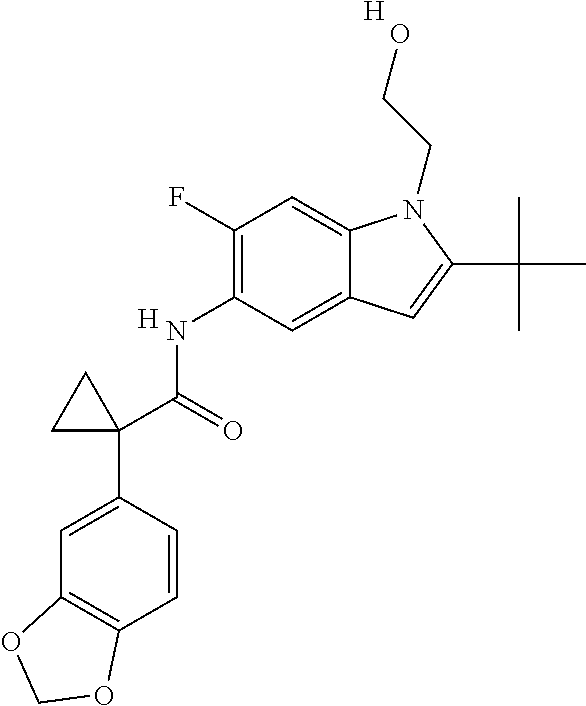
C1(NC(C2(C3=CC4=C(C=C3)OCO4)CC2)=O)=C(F)C=C2C(=C1)C=C(C(C)(C)C)N2CCO.[H].[H]
